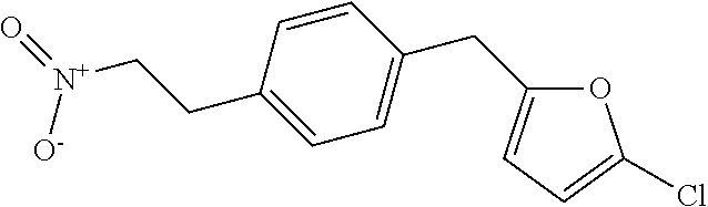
C1=CC(CC[N+](=O)[O-])=CC=C1CC1=CC=C(Cl)O1
